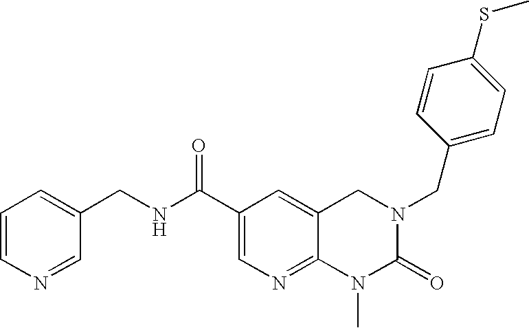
C(C1=CN=C2C(=C1)CN(CC1=CC=C(SC)C=C1)C(=O)N2C)(NCC1=CC=CN=C1)=O
